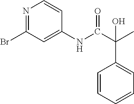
N1=C(Br)C=C(NC(C(C)(C2=CC=CC=C2)O)=O)C=C1
